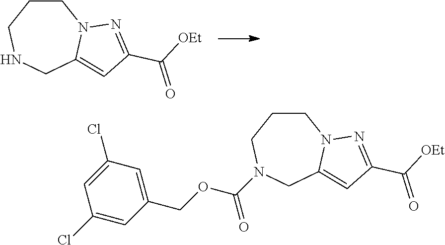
C1CCNCC2=CC(C([OEt])=O)=NN12.C1CCN(C(OCC2=CC(Cl)=CC(Cl)=C2)=O)CC2=CC(C([OEt])=O)=NN12
